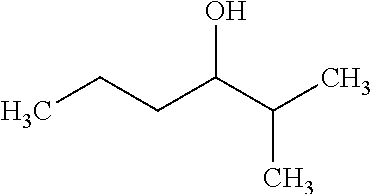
CCCC(C(C)C)O
